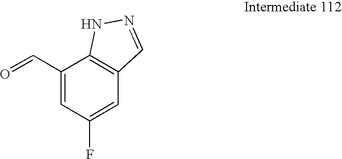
C1(C=O)=CC(F)=CC2=C1NN=C2
